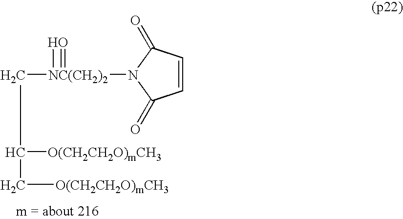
C([NC(CH2)2](N1C(=O)C=CC1=O)(=O)[H])C([O(CH2CH2O)mCH3])C[O(CH2CH2O)mCH3]
